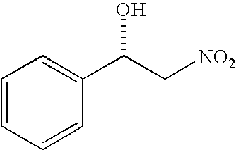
C1=CC=CC(C(C[NO2])O)=C1
